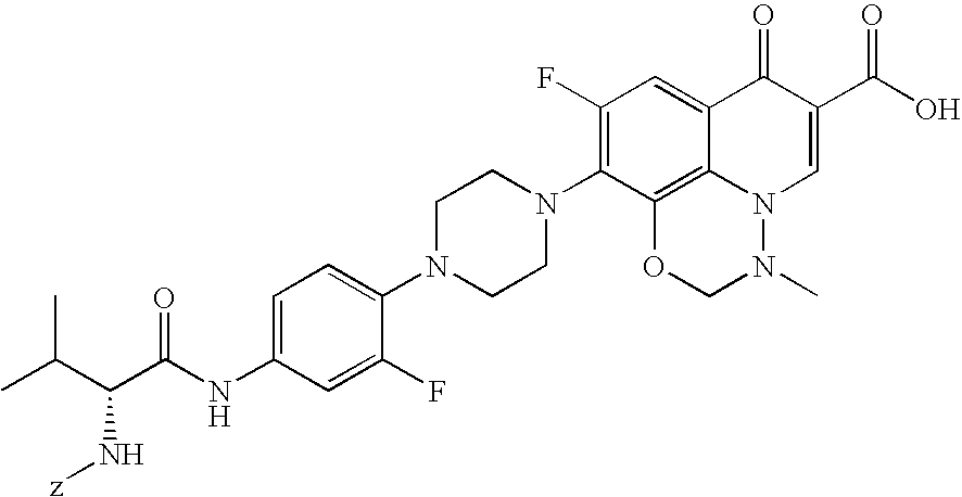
C1=C(NC(C(C(C)C)N[z])=O)C=C(F)C(N2CCN(C3=C(F)C=C4C5=C3OCN(C)N5C=C(C(O)=O)C4=O)CC2)=C1
